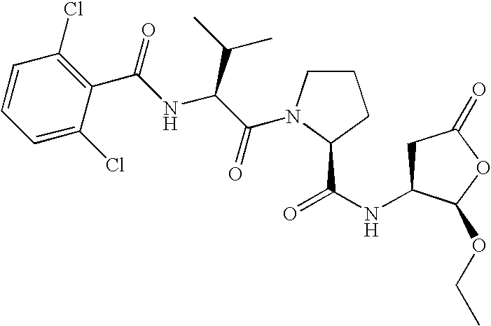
C1C(NC(=O)C2N(C(C(NC(C3=C(Cl)C=CC=C3Cl)=O)C(C)C)=O)CCC2)C(OCC)OC1=O
